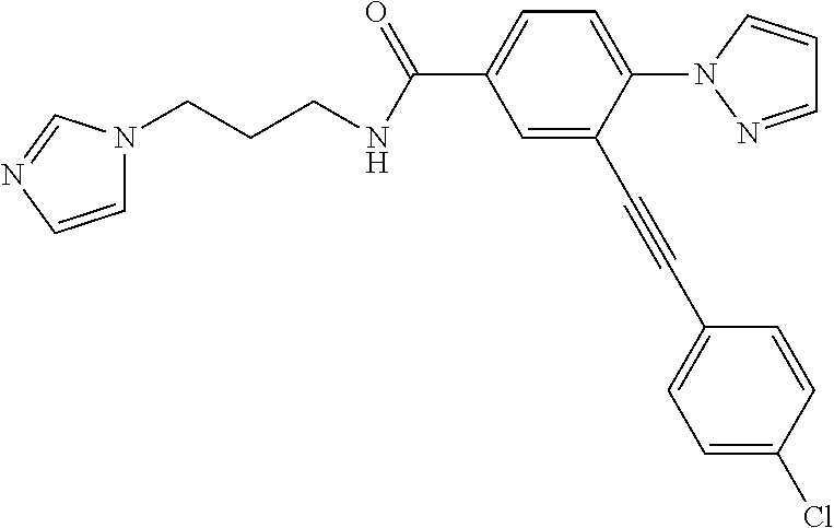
C1=CN=CN1CCCNC(C1=CC=C(N2N=CC=C2)C(C#CC2=CC=C(Cl)C=C2)=C1)=O
